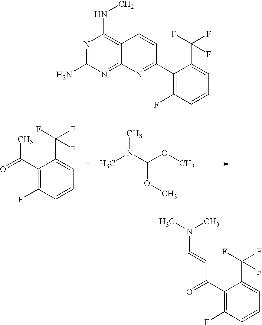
C1(C(=O)C)=C(F)C=CC=C1C(F)(F)F.CN(C(OC)OC)C.N1=C(N)N=C2C(=C1NC)C=CC(C1=C(F)C=CC=C1C(F)(F)F)=N2.C1(C(=O)C=CN(C)C)=C(F)C=CC=C1C(F)(F)F
